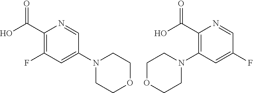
C(C1=C(F)C=C(N2CCOCC2)C=N1)(O)=O.C(C1=C(N2CCOCC2)C=C(F)C=N1)(O)=O
